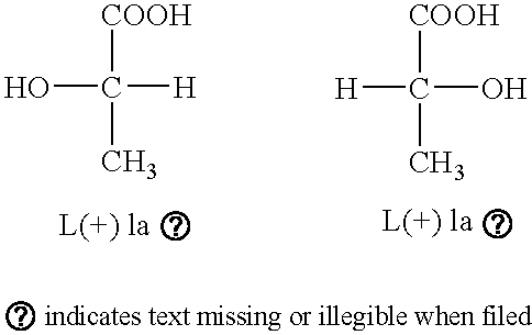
C(C)([COOH])([H])O.C(C)([COOH])(O)[H]
